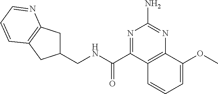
C1(CNC(=O)C2=NC(N)=NC3=C2C=CC=C3OC)CC2=C(C1)C=CC=N2
